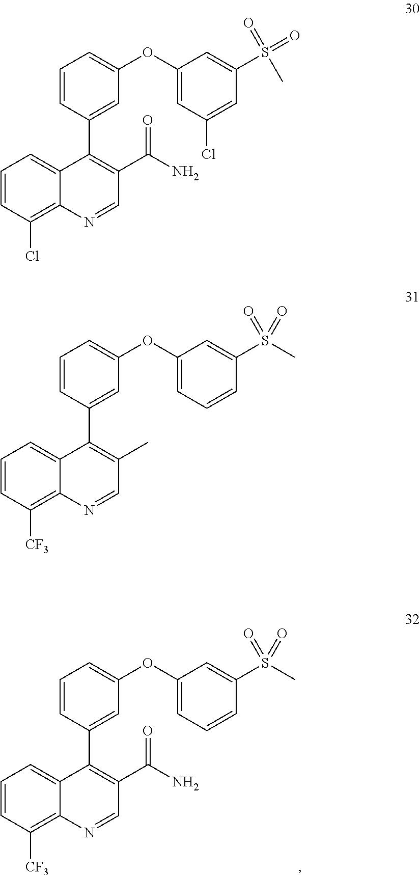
C1=CC(Cl)=C2C(=C1)C(C1=CC(OC3=CC(Cl)=CC(S(=O)(=O)C)=C3)=CC=C1)=C(C(N)=O)C=N2.C1=CC([CF3])=C2C(=C1)C(C1=CC(OC3=CC=CC(S(C)(=O)=O)=C3)=CC=C1)=C(C)C=N2.C1=CC([CF3])=C2C(=C1)C(C1=CC(OC3=CC=CC(S(C)(=O)=O)=C3)=CC=C1)=C(C(N)=O)C=N2
